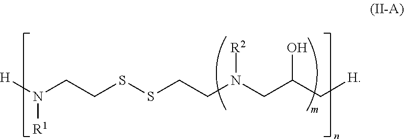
[H]N(CCSSCCN(CC(C[H])O)[R2])[R1]
